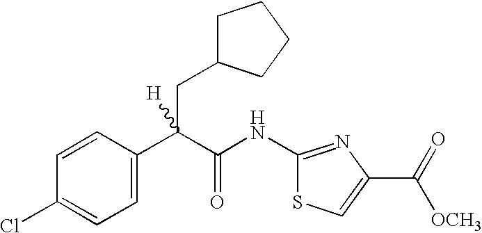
C1=C(C(C(NC2=NC(C(=O)[OCH3])=CS2)=O)(CC2CCCC2)[H])C=CC(Cl)=C1
